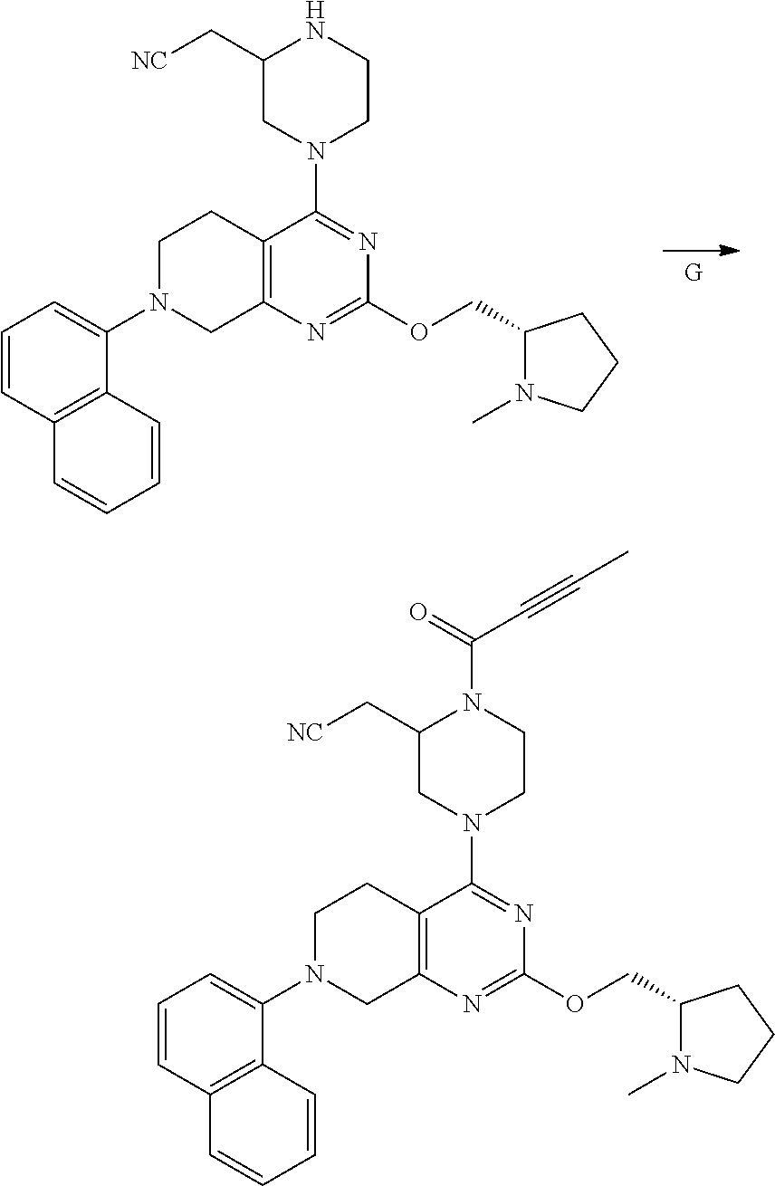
C12=C(N=C(OCC3N(C)CCC3)N=C1N1CCNC(C[NC])C1)CN(C1=CC=CC3=C1C=CC=C3)CC2.C12=C(N=C(OCC3N(C)CCC3)N=C1N1CCN(C(=O)C#CC)C(C[NC])C1)CN(C1=CC=CC3=C1C=CC=C3)CC2
